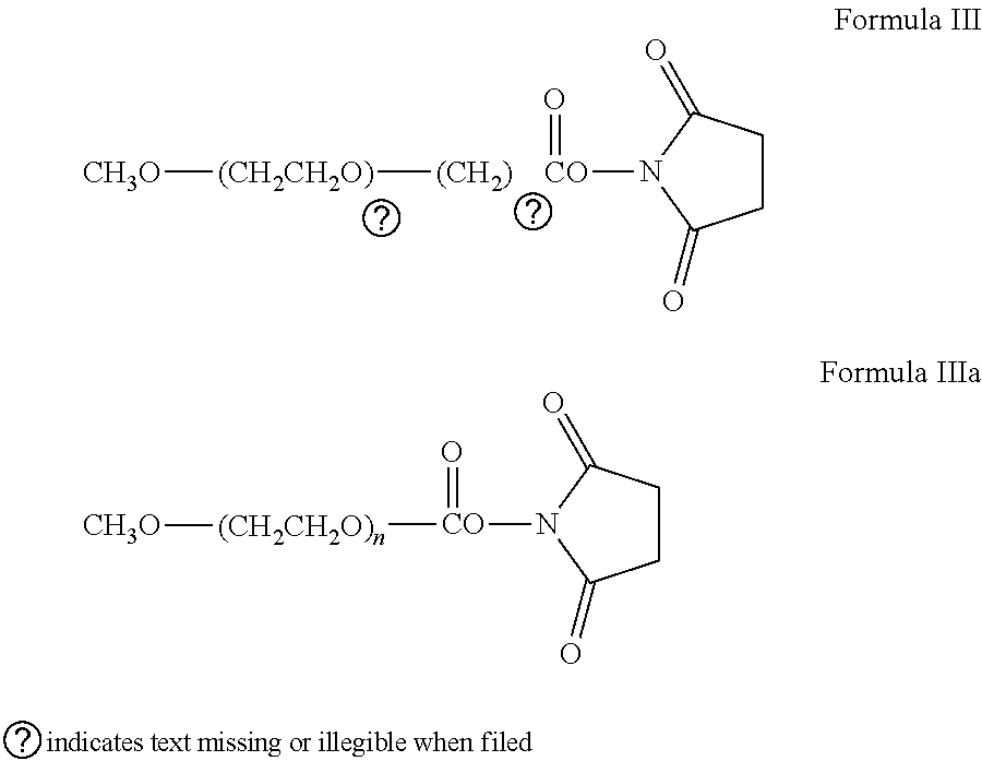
C1CC(=O)N([CO]([(CH2CH2O)n][CH3O])=O)C1=O.C1CC(=O)N([(CH2)    CO](=O)[(CH2CH2O)][CH3O])C1=O
